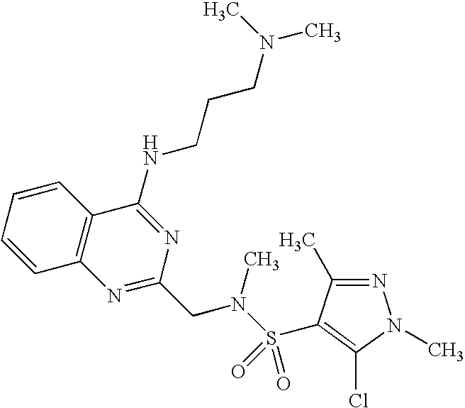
C1=CC=CC2=C1N=C(CN(S(=O)(=O)C1=C(Cl)N(C)N=C1C)C)N=C2NCCCN(C)C
